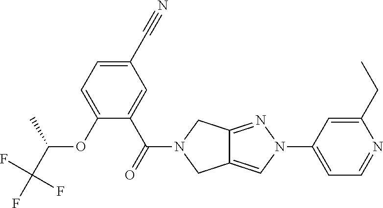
C12=NN(C3=CC=NC(CC)=C3)C=C1CN(C(C1=CC(C#N)=CC=C1OC(C(F)(F)F)C)=O)C2
